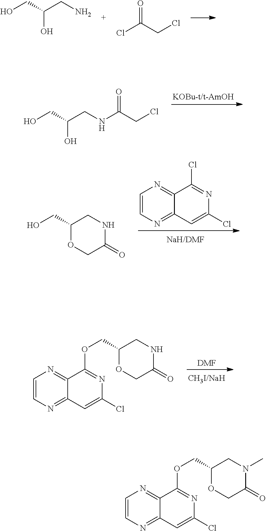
C1=CN=C2C(=N1)C(OCC1OCC(=O)N(C)C1)=NC(Cl)=C2.OCC(CNC(CCl)=O)O.O1CC(=O)NCC1CO.C1=CN=C2C(=N1)C(Cl)=NC(Cl)=C2.C1=CN=C2C(=N1)C(OCC1OCC(=O)NC1)=NC(Cl)=C2.[DMF].OCC(CN)O.ClC(CCl)=O
